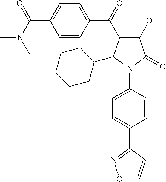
C1(O)=C(C(C2=CC=C(C(=O)N(C)C)C=C2)=O)C(C2CCCCC2)N(C2=CC=C(C3=NOC=C3)C=C2)C1=O
